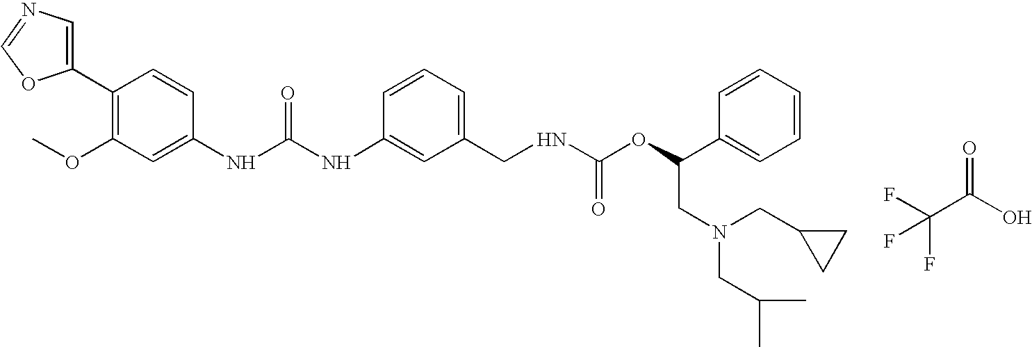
C1(C2=C(OC)C=C(NC(NC3=CC(CNC(OC(C4=CC=CC=C4)CN(CC4CC4)CC(C)C)=O)=CC=C3)=O)C=C2)=CN=CO1.FC(C(O)=O)(F)F
